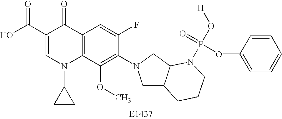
OC(C1=CN(C2CC2)C2=C(C1=O)C=C(F)C(N1CC3C(C1)N(P(O[H])(=O)OC1=CC=CC=C1)CCC3)=C2OC)=O
